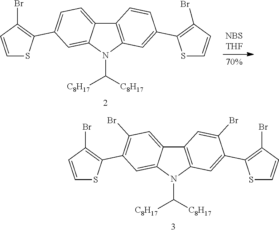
C12=C(N(C([C8H17])[C8H17])C3=CC(C4=C(Br)C=CS4)=C(Br)C=C13)C=C(C1=C(Br)C=CS1)C(Br)=C2.C12=C(N(C([C8H17])[C8H17])C3=CC(C4=C(Br)C=CS4)=CC=C13)C=C(C1=C(Br)C=CS1)C=C2
